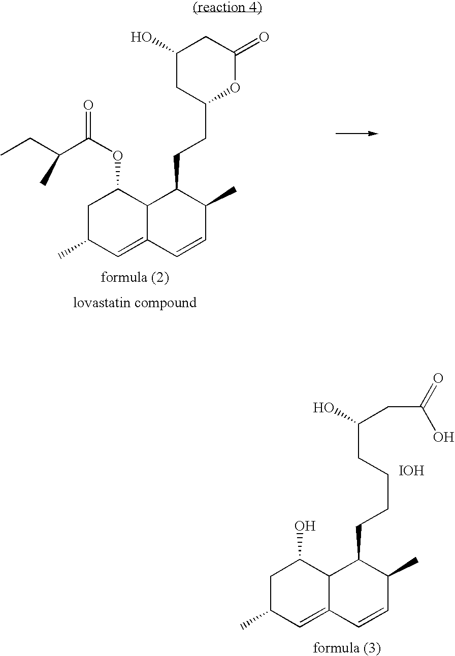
C1(O)CC(CCC2C3C(=CC(C)CC3OC(=O)C(CC)C)C=CC2C)OC(=O)C1.C(CCCCC1C2C(=CC(C)CC2O)C=CC1C)(CC(=O)O)O.[IOH]
